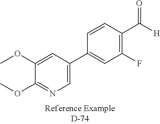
C1(OC)=NC=C(C2=CC(F)=C(C([H])=O)C=C2)C=C1OC
